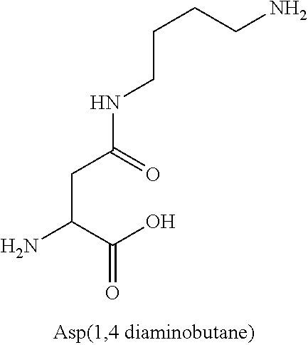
C(CCN)CNC(CC(N)C(O)=O)=O
